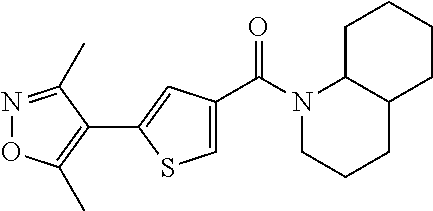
N1(C(=O)C2=CSC(C3=C(C)ON=C3C)=C2)CCCC2C1CCCC2
